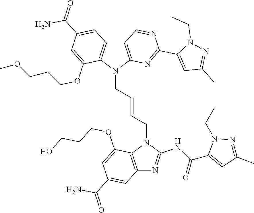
N1(CC)N=C(C)C=C1C(NC1=NC2=C(N1CC=CCN1C3=C(C4=C1N=C(C1=CC(C)=NN1CC)N=C4)C=C(C(N)=O)C=C3OCCCOC)C(OCCCO)=CC(C(N)=O)=C2)=O
